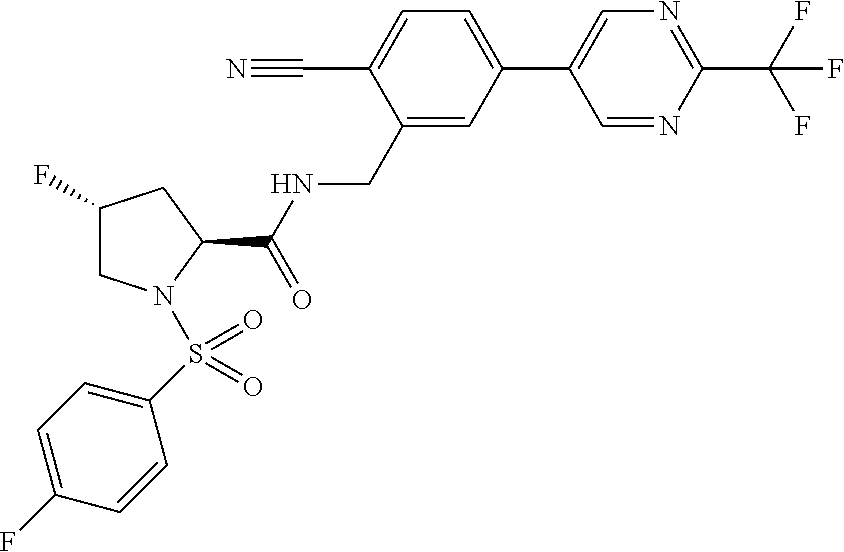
N1=C(C(F)(F)F)N=CC(C2=CC=C(C#N)C(CNC(C3CC(F)CN3S(=O)(C3=CC=C(F)C=C3)=O)=O)=C2)=C1
